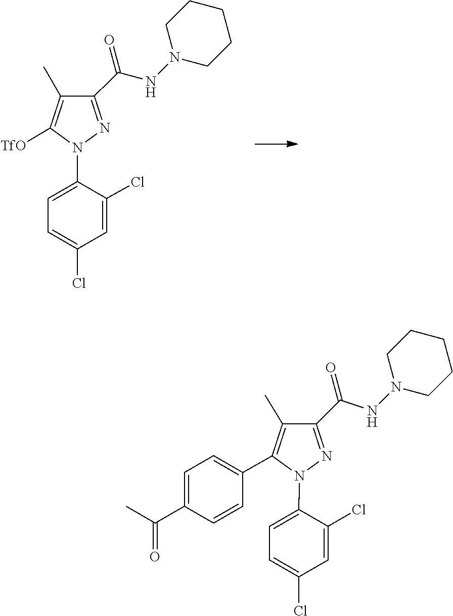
C1=C(Cl)C=C(Cl)C(N2N=C(C(=O)NN3CCCCC3)C(C)=C2[TfO])=C1.C1=C(N2N=C(C(NN3CCCCC3)=O)C(C)=C2C2=CC=C(C(C)=O)C=C2)C(Cl)=CC(Cl)=C1
